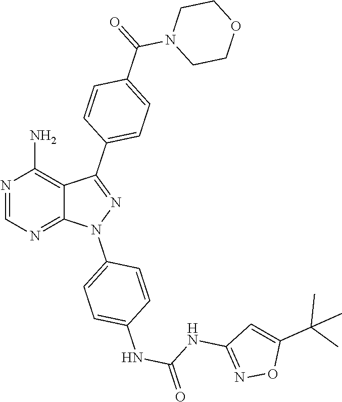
N1=CN=C2C(=C1N)C(C1=CC=C(C(N3CCOCC3)=O)C=C1)=NN2C1=CC=C(NC(=O)NC2=NOC(C(C)(C)C)=C2)C=C1
